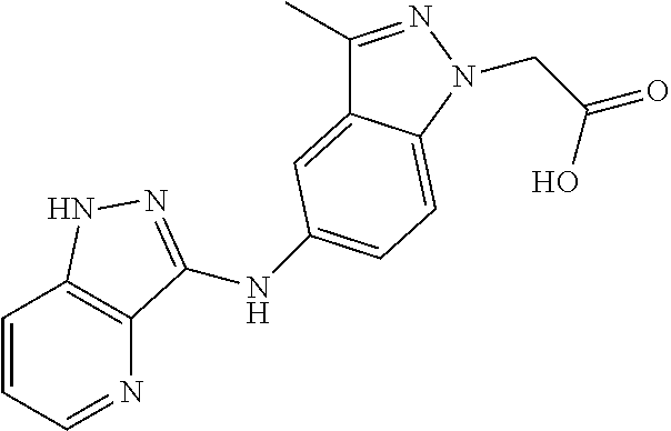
C1=CC=NC2=C1NN=C2NC1=CC=C2C(=C1)C(C)=NN2CC(=O)O
